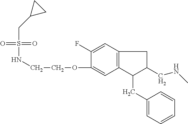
C12=C(C=C(F)C(OCCNS(=O)(=O)CC3CC3)=C1)CC(CNC)C2CC1=CC=CC=C1
